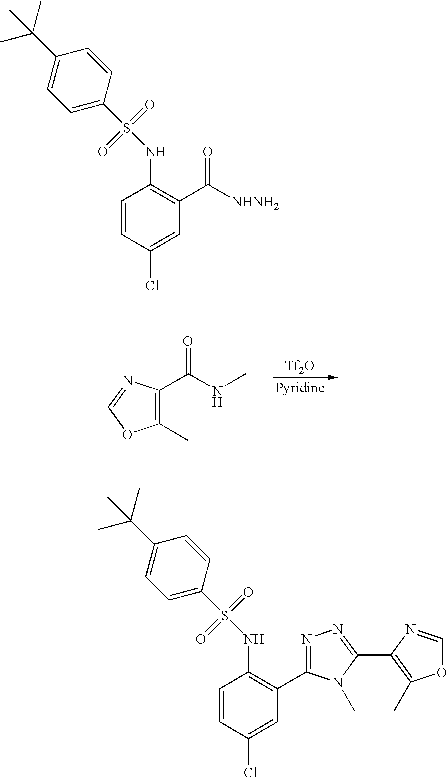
C1=CC(Cl)=CC(C([NHNH2])=O)=C1NS(C1=CC=C(C(C)(C)C)C=C1)(=O)=O.[Tf2O].[Pyridine].C1(C(NC)=O)=C(C)OC=N1.C1=CC(Cl)=CC(C2=NN=C(C3=C(C)OC=N3)N2C)=C1NS(C1=CC=C(C(C)(C)C)C=C1)(=O)=O
